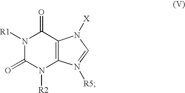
N1([R1])C(=O)N([R2])C2=C(C1=O)N([X])C=N2[R5]
